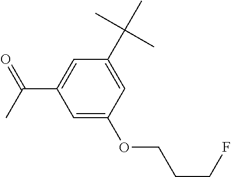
C1=C(OCCCF)C=C(C(C)(C)C)C=C1C(C)=O
